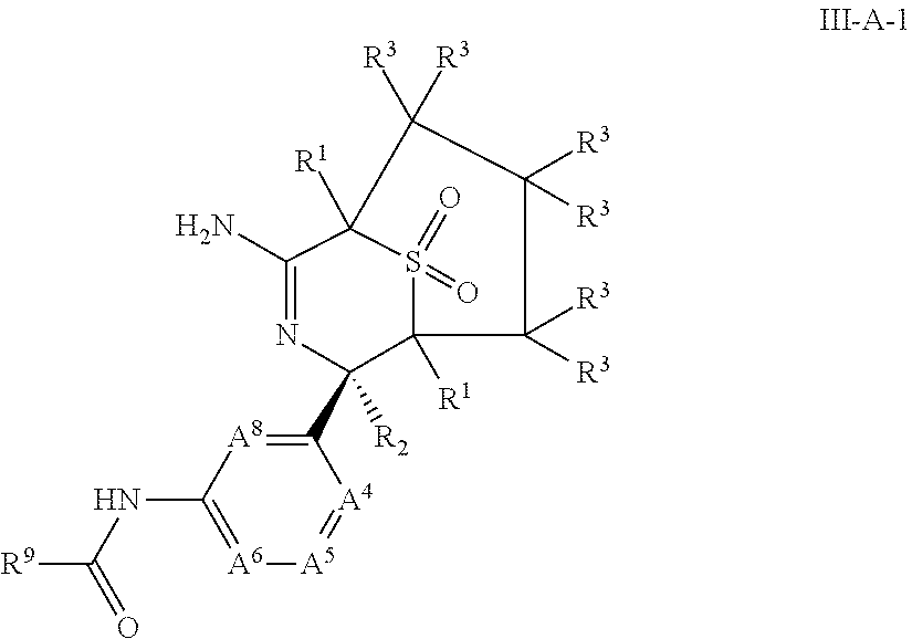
C1(N)=NC([R2])(C2=[A8]C(NC([R9])=O)=[A6][A5]=[A4]2)C2([R1])S(=O)(=O)C1([R1])C([R3])([R3])C([R3])([R3])C2([R3])[R3]
